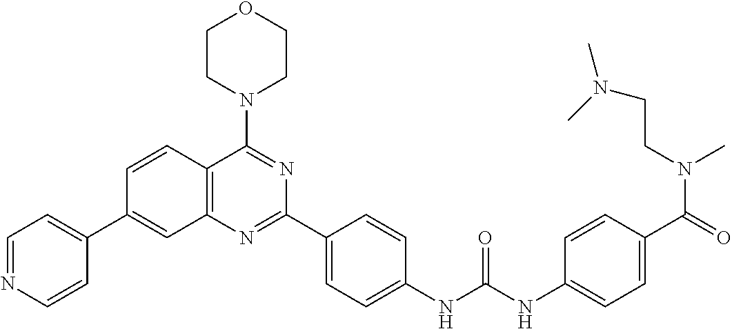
C1=CC2=C(C=C1C1=CC=NC=C1)N=C(C1=CC=C(NC(NC3=CC=C(C(=O)N(CCN(C)C)C)C=C3)=O)C=C1)N=C2N1CCOCC1
